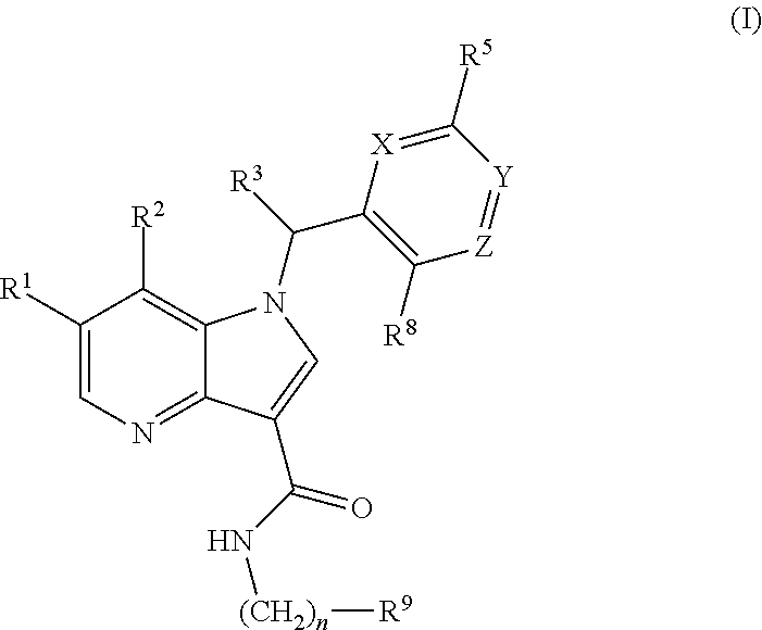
C1([R1])=CN=C2C(=C1[R2])N(C([R3])C1=C([R8])[Z]=[Y]C([R5])=[X]1)C=C2C(N[(CH2)n][R9])=O
